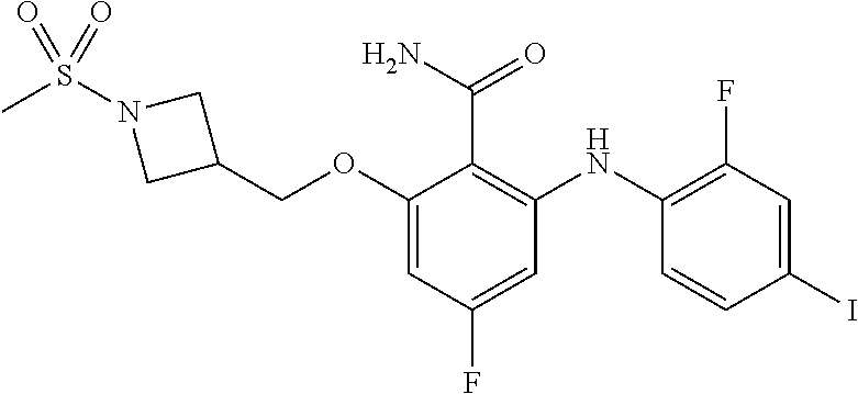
C(OC1=CC(F)=CC(NC2=C(F)C=C(I)C=C2)=C1C(N)=O)C1CN(S(=O)(C)=O)C1
